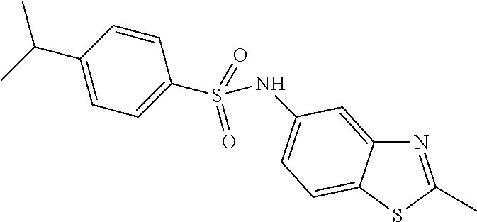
N1=C(C)SC2=CC=C(NS(C3=CC=C(C(C)C)C=C3)(=O)=O)C=C12
